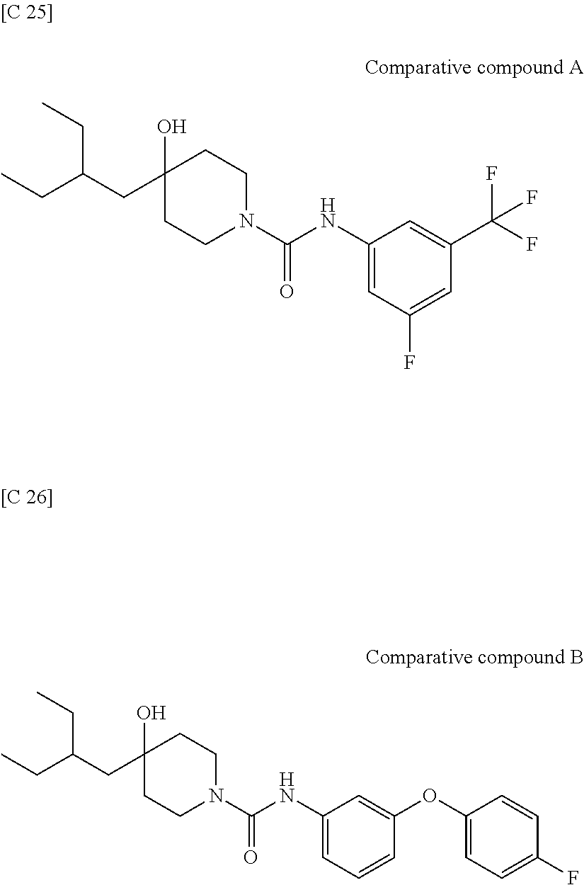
C1(CC(CC)CC)(O)CCN(C(NC2=CC(F)=CC(C(F)(F)F)=C2)=O)CC1.C1(CC(CC)CC)(O)CCN(C(NC2=CC=CC(OC3=CC=C(F)C=C3)=C2)=O)CC1
